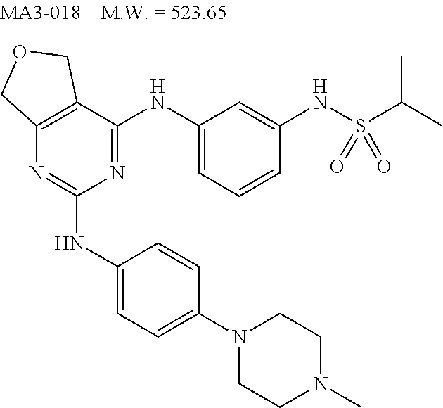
N1=C(NC2=CC=CC(NS(C(C)C)(=O)=O)=C2)C2=C(N=C1NC1=CC=C(N3CCN(C)CC3)C=C1)COC2
